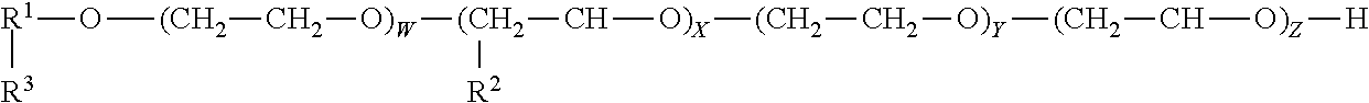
[R1](O[(CH2]C[O)W][(CH2](C[O)X][(CH2]C[O)Y][(CH2]C[O)Z][H])[R2])[R3]
